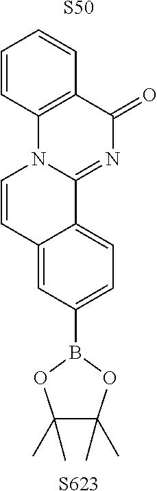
C12=C(C(=O)N=C3N1C=CC1=CC(B4OC(C)(C)C(C)(C)O4)=CC=C31)C=CC=C2.[S50].[S623]
